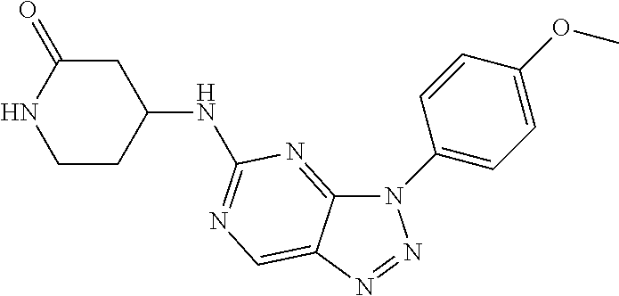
C12=NC(NC3CC(=O)NCC3)=NC=C1N=NN2C1=CC=C(OC)C=C1
